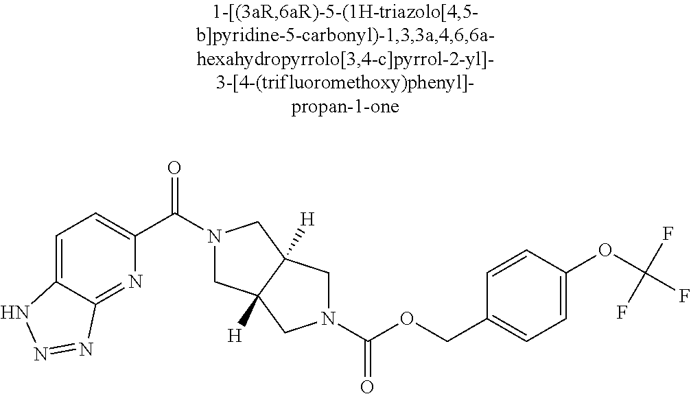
C12=CC=C(C(N3CC4([H])C([H])(C3)CN(C(OCC3=CC=C(OC(F)(F)F)C=C3)=O)C4)=O)N=C1N=NN2
